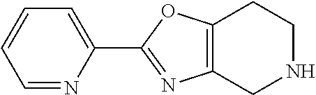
C1=NC(C2=NC3=C(O2)CCNC3)=CC=C1
